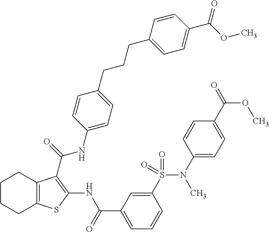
C1(S(N(C2=CC=C(C(=O)OC)C=C2)C)(=O)=O)=CC(C(=O)NC2=C(C(=O)NC3=CC=C(CCCC4=CC=C(C(OC)=O)C=C4)C=C3)C3=C(S2)CCCC3)=CC=C1
